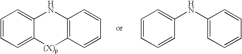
C1=CC=C2C(=C1)NC1=C([(X)p]2)C=CC=C1.C1=CC=CC(NC2=CC=CC=C2)=C1
